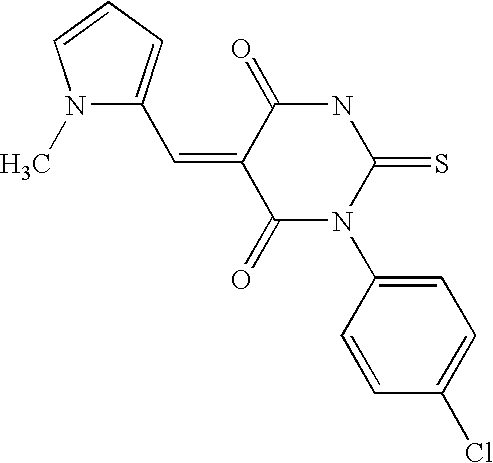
O=C1C(=CC2=CC=CN2C)C(=O)NC(=S)N1C1=CC=C(Cl)C=C1
